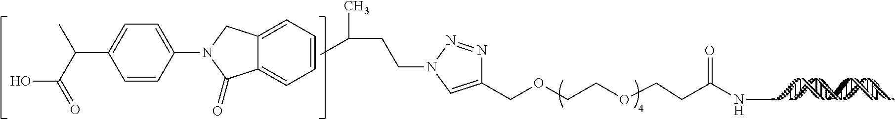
C1(COCCOCCC(NC)=O)=CN(CCC(C)C)N=N1.C1=CC(N2CC3=CC=CC=C3C2=O)=CC=C1C(C(O)=O)C
